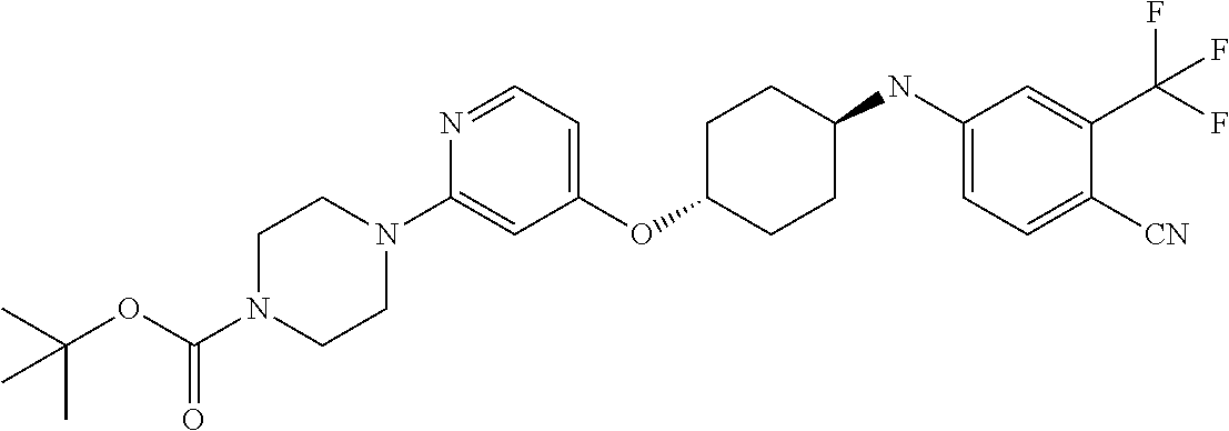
C1(OC2CCC(NC3=CC=C([CN])C(C(F)(F)F)=C3)CC2)=CC=NC(N2CCN(C(OC(C)(C)C)=O)CC2)=C1
